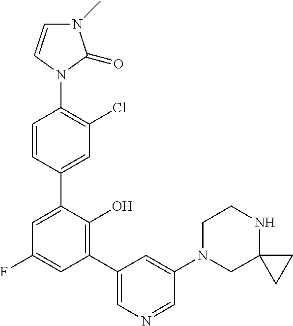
C1=CC(C2=CC(F)=CC(C3=CN=CC(N4CC5(NCC4)CC5)=C3)=C2O)=CC(Cl)=C1N1C(=O)N(C)C=C1
